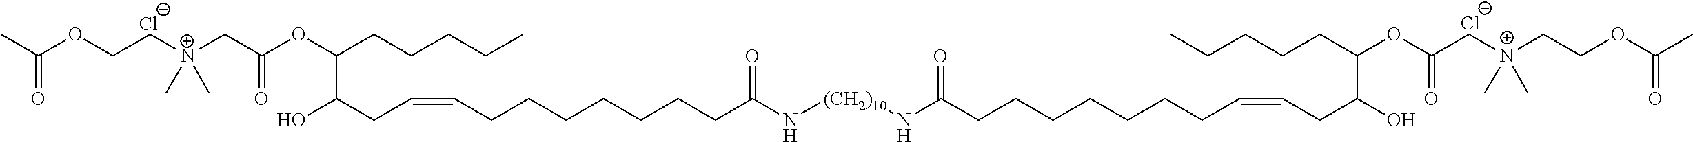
[Cl-].[Cl-].CC(OCC[N+](CC(=O)OC(C(O)CC=CCCCCCCCC(N[(CH2)10]NC(CCCCCCCC=CCC(O)C(CCCCC)OC(C[N+](CCOC(=O)C)(C)C)=O)=O)=O)CCCCC)(C)C)=O
